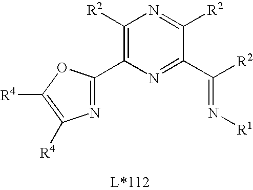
C1([R2])=C(C2=NC([R4])=C([R4])O2)N=C(C([R2])=N[R1])C([R2])=N1
